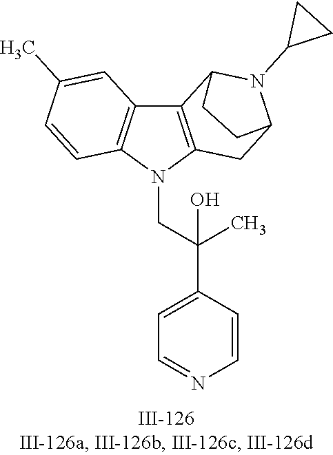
N1(CC(C2=CC=NC=C2)(C)O)C2=C(C3=C1C=CC(C)=C3)C1N(C3CC3)C(C2)CC1
